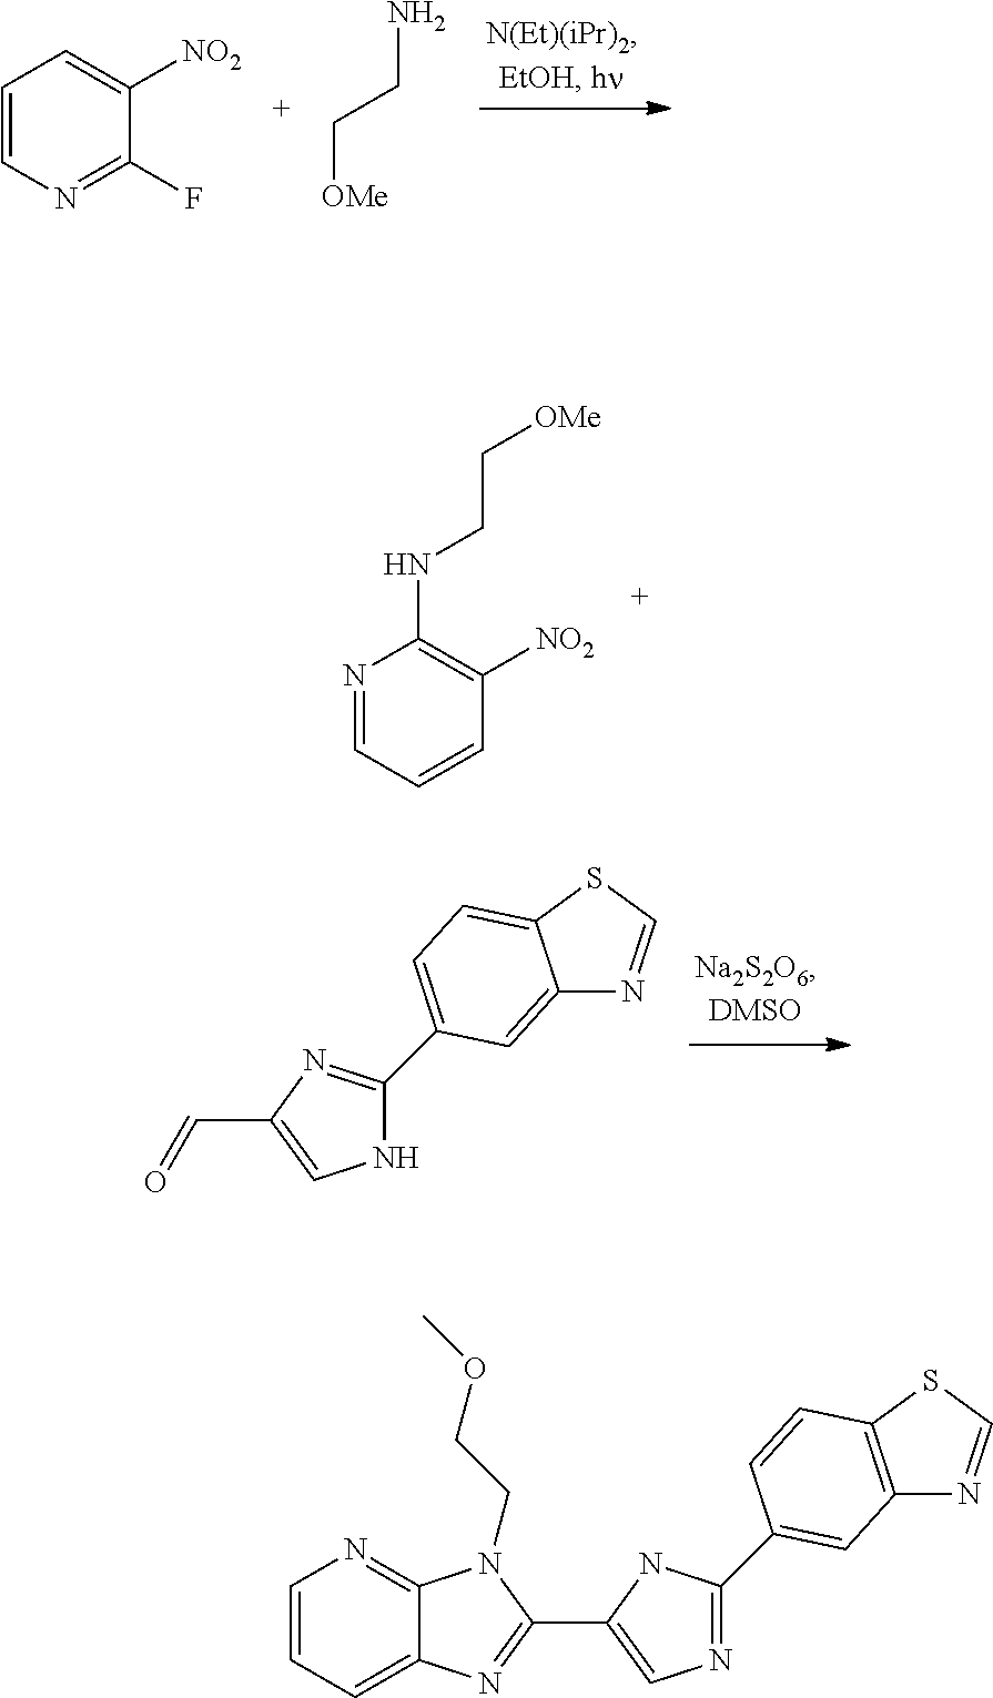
N1=CC=CC([NO2])=C1NCC[OMe].C12=CC(C3=NC(C=O)=CN3)=CC=C1SC=N2.C1=CN=C(F)C([NO2])=C1.NCC[OMe].C12=C(SC=N1)C=CC(C1=NC=C(C3=NC4=CC=CN=C4N3CCOC)N1)=C2
